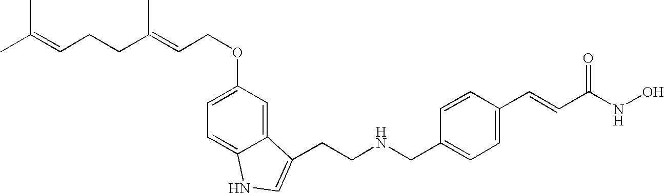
C(CNCC1=CC=C(C=CC(NO)=O)C=C1)C1=CNC2=CC=C(OCC=C(C)CCC=C(C)C)C=C21
